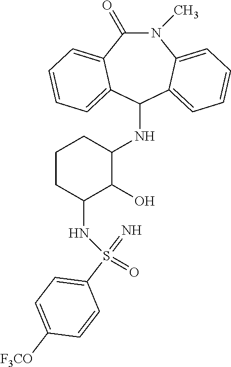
C1(NC2CCCC(NS(=O)(C3=CC=C([F3CO])C=C3)=N)C2O)C2=CC=CC=C2N(C)C(=O)C2=CC=CC=C12
